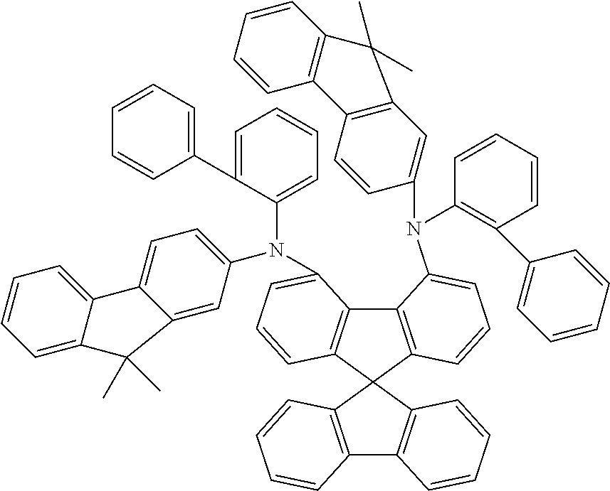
C12=C(C3(C4=C1C(N(C1=CC=CC=C1C1=CC=CC=C1)C1=CC=C5C(=C1)C(C)(C)C1=CC=CC=C51)=CC=C4)C1=C(C4=C3C=CC=C4)C=CC=C1)C=CC=C2N(C1=C(C2=CC=CC=C2)C=CC=C1)C1=CC2=C(C=C1)C1=C(C=CC=C1)C2(C)C
